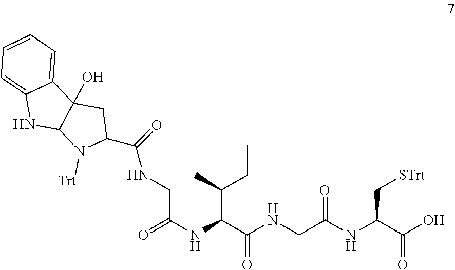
OC(C(NC(CNC(C(NC(=O)CNC(C1N([Trt])C2C(O)(C1)C1=CC=CC=C1N2)=O)C(C)CC)=O)=O)C[STrt])=O
